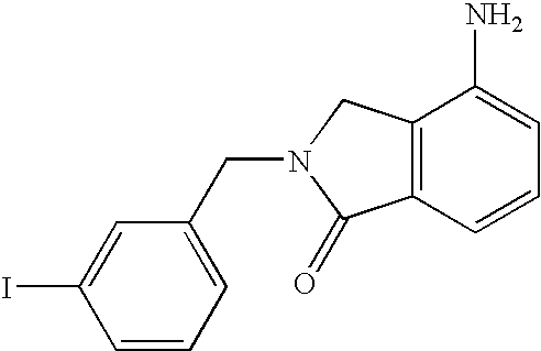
C1=CC=C(CN2CC3=C(C2=O)C=CC=C3N)C=C1I
